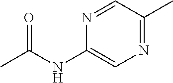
N1=CC(C)=NC=C1NC(C)=O
